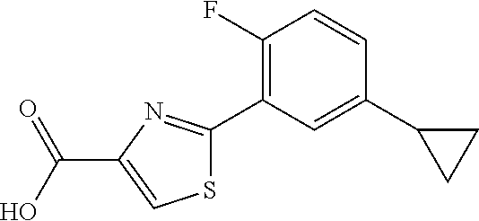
S1C(C2=C(F)C=CC(C3CC3)=C2)=NC(C(O)=O)=C1
